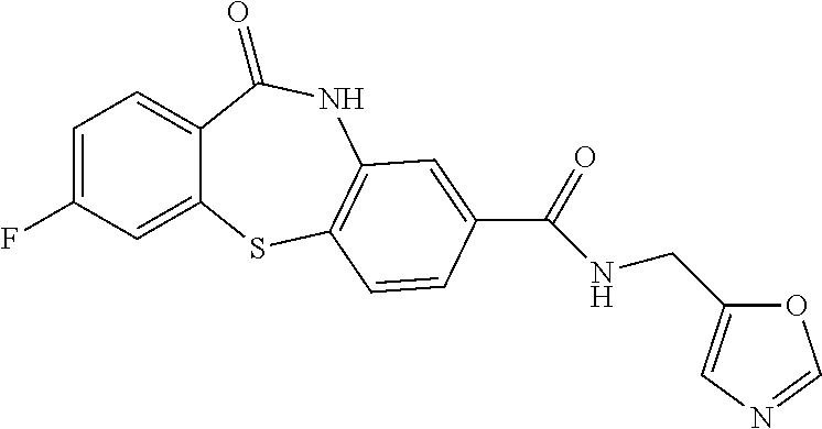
C1=C(F)C=C2C(=C1)C(=O)NC1=C(S2)C=CC(C(=O)NCC2=CN=CO2)=C1
